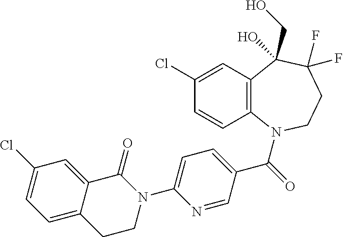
C12=C(N(C(=O)C3=CC=C(N4C(=O)C5=CC(Cl)=CC=C5CC4)N=C3)CCC(F)(F)C1(CO)O)C=CC(Cl)=C2
